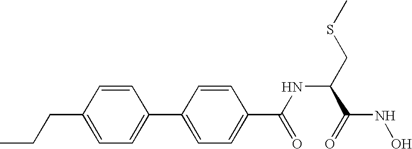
CCCC1=CC=C(C2=CC=C(C(=O)NC(C(NO)=O)CSC)C=C2)C=C1
